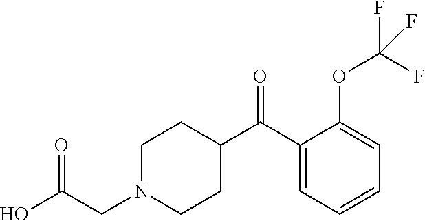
C1N(CC(O)=O)CCC(C(C2=CC=CC=C2OC(F)(F)F)=O)C1
